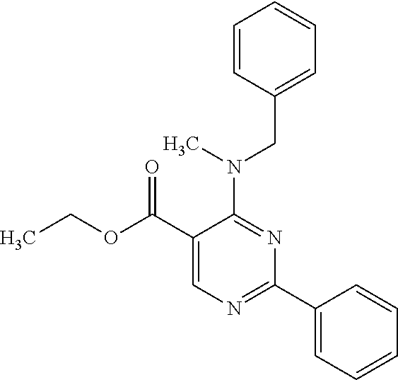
N(C1=NC(C2=CC=CC=C2)=NC=C1C(OCC)=O)(CC1=CC=CC=C1)C
